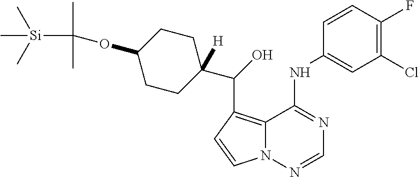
C12=C(C(C3([H])CCC(OC(C)(C)[Si](C)(C)C)CC3)O)C=CN1N=CN=C2NC1=CC(Cl)=C(F)C=C1
